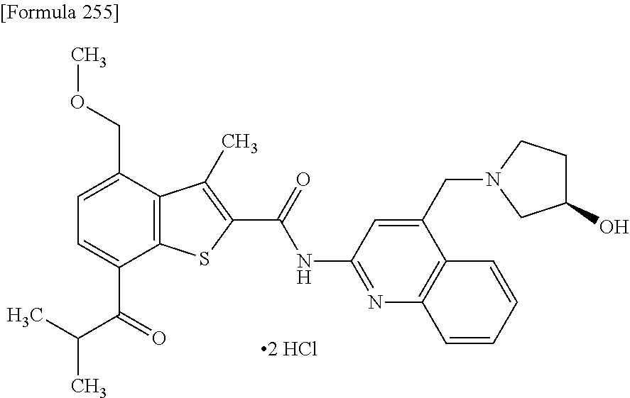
C1=C(C(=O)C(C)C)C2=C(C(COC)=C1)C(C)=C(C(=O)NC1=NC3=C(C(CN4CC(O)CC4)=C1)C=CC=C3)S2
